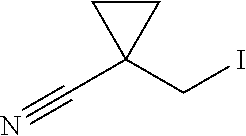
C(C1(CI)CC1)#N
